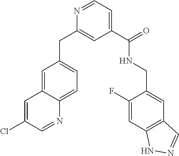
C1(C(=O)NCC2=CC3=C(C=C2F)NN=C3)=CC=NC(CC2=CC=C3C(=C2)C=C(Cl)C=N3)=C1
